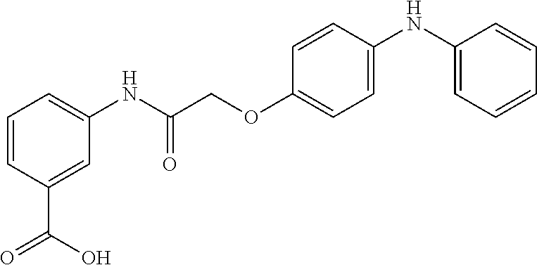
C1=CC(C(=O)O)=CC(NC(COC2=CC=C(NC3=CC=CC=C3)C=C2)=O)=C1
